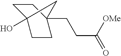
OC12CCC(CCC(=O)[OMe])(CC1)C2
